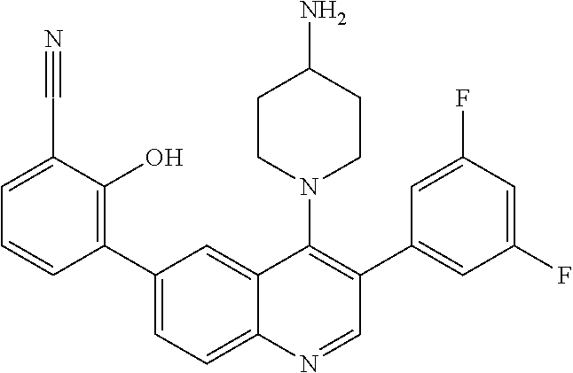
C1(C2=CC=C3C(=C2)C(N2CCC(N)CC2)=C(C2=CC(F)=CC(F)=C2)C=N3)=C(O)C(C#N)=CC=C1
